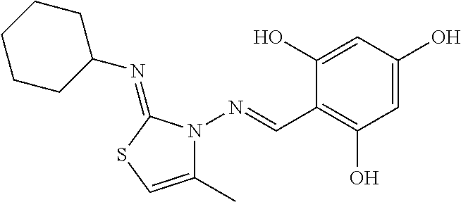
C1(O)=CC(O)=CC(O)=C1C=NN1C(C)=CSC1=NC1CCCCC1
